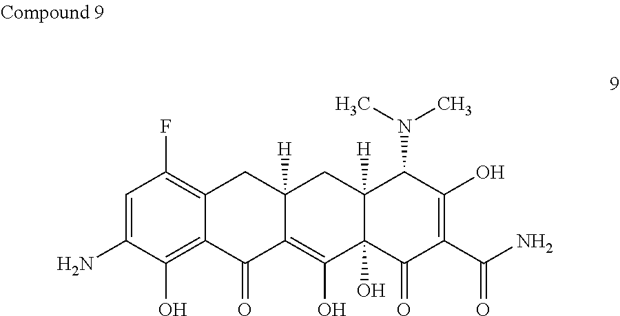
C1=C(N)C(O)=C2C(=C1F)CC1([H])C(=C(O)C3(O)C([H])(C1)C(N(C)C)C(O)=C(C(N)=O)C3=O)C2=O
